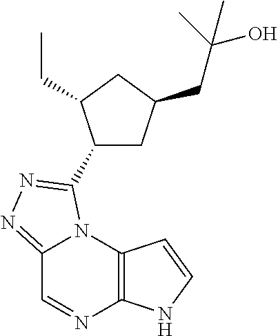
C12=NN=C(C3CC(CC(O)(C)C)CC3CC)N1C1=C(N=C2)NC=C1
